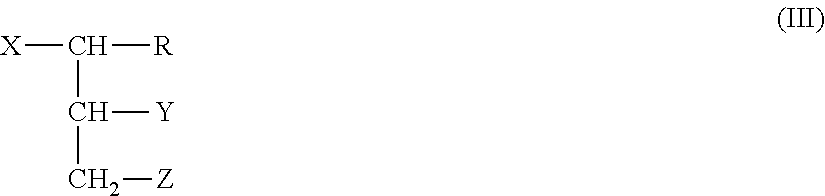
[X]C([R])C(C[Z])[Y]
